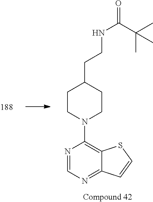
N1=CN=C2C(=C1N1CCC(CCNC(=O)C(C)(C)C)CC1)SC=C2
